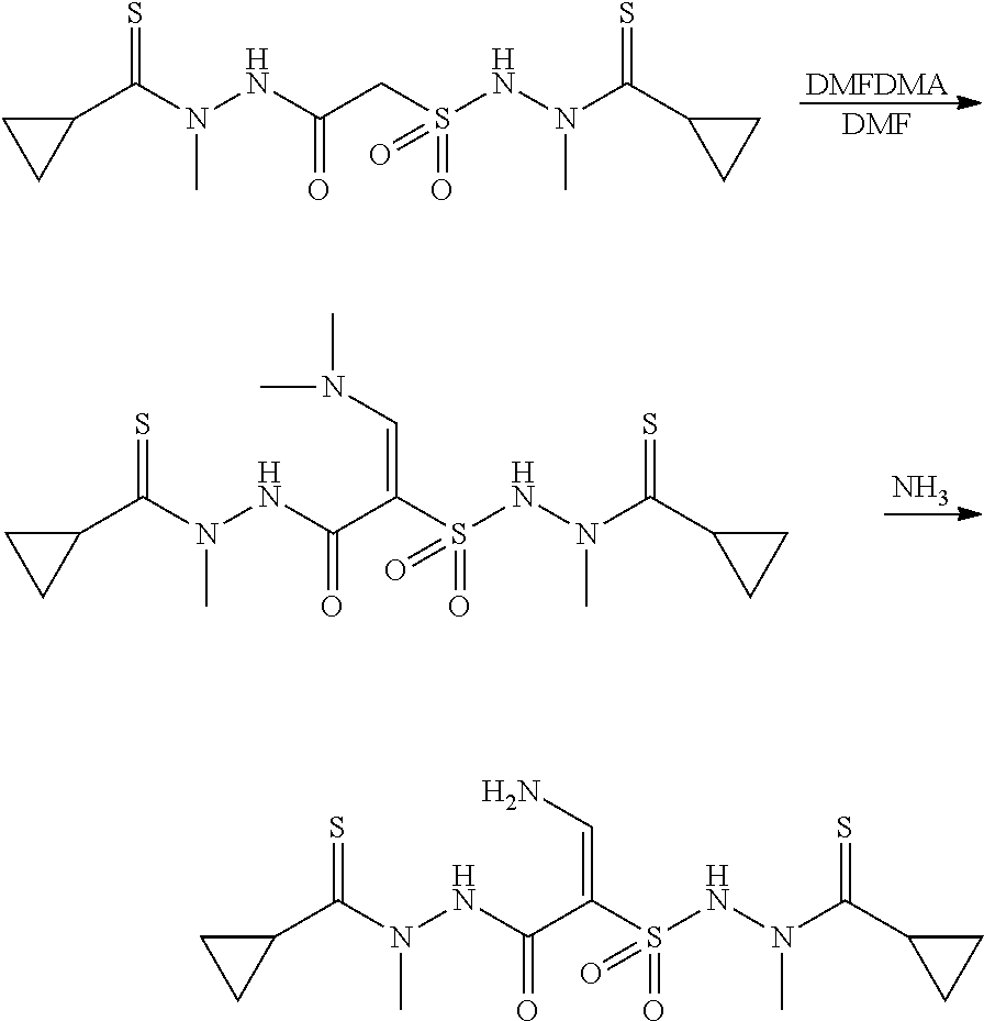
C1(C(N(NC(CS(NN(C(C2CC2)=S)C)(=O)=O)=O)C)=S)CC1.[DMFDMA].[DMF].C1(C(N(NC(C(S(NN(C(C2CC2)=S)C)(=O)=O)=CN(C)C)=O)C)=S)CC1.N.C1(C(N(NC(C(S(NN(C(C2CC2)=S)C)(=O)=O)=CN)=O)C)=S)CC1
